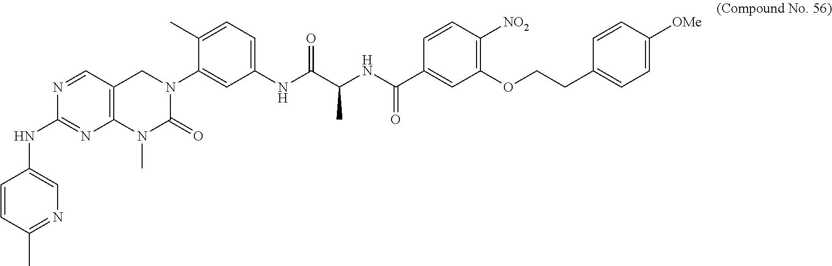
C1=CC(C)=NC=C1NC1=NC2=C(C=N1)CN(C1=CC(NC(C(NC(C3=CC(OCCC4=CC=C([OMe])C=C4)=C([NO2])C=C3)=O)C)=O)=CC=C1C)C(=O)N2C
